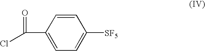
C1=C([SF5])C=CC(C(=O)Cl)=C1
